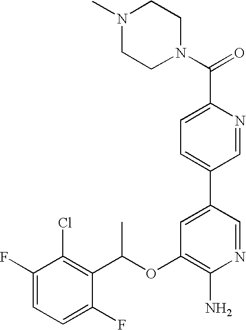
C1(F)=CC=C(F)C(C(OC2=C(N)N=CC(C3=CC=C(C(N4CCN(C)CC4)=O)N=C3)=C2)C)=C1Cl
